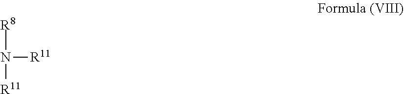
N([R11])([R8])[R11]
